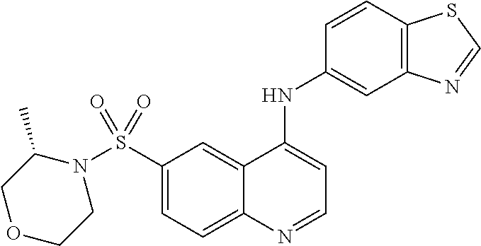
N1(S(C2=CC=C3C(=C2)C(NC2=CC4=C(C=C2)SC=N4)=CC=N3)(=O)=O)C(C)COCC1
